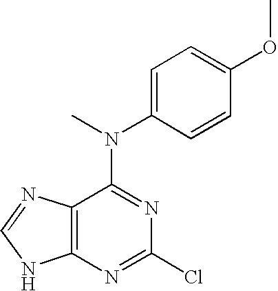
C12=C(N=C(Cl)N=C1N(C)C1=CC=C(OC)C=C1)NC=N2
